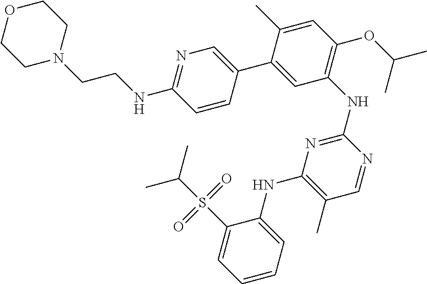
N1=C(NCCN2CCOCC2)C=CC(C2=CC(NC3=NC(NC4=CC=CC=C4S(C(C)C)(=O)=O)=C(C)C=N3)=C(OC(C)C)C=C2C)=C1
